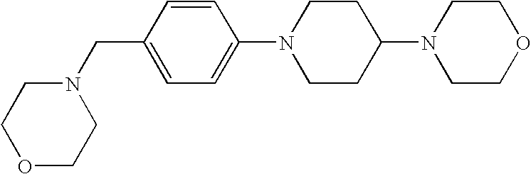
C1N(C2CCN(C3=CC=C(CN4CCOCC4)C=C3)CC2)CCOC1
